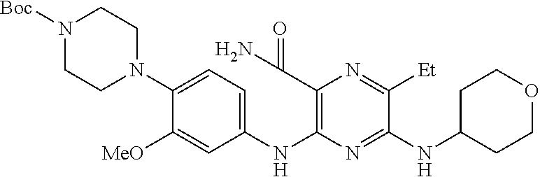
C1(N2CCN([Boc])CC2)=CC=C(NC2=C(C(N)=O)N=C([Et])C(NC3CCOCC3)=N2)C=C1[MeO]
